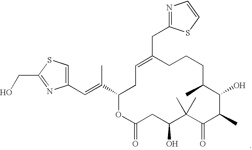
C(C1=CCC(C(C)=CC2=CSC(CO)=N2)OC(=O)CC(O)C(C)(C)C(=O)C(C)C(O)C(C)CCC1)C1=NC=CS1
